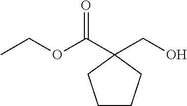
CCOC(C1(CO)CCCC1)=O
